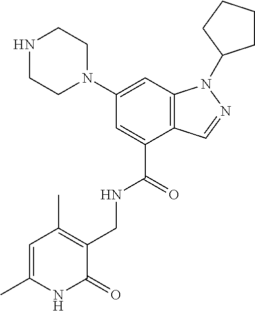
C12=C(C=C(N3CCNCC3)C=C1C(=O)NCC1=C(C)C=C(C)NC1=O)N(C1CCCC1)N=C2
